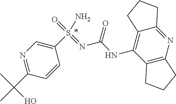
N1=C(C(C)(C)O)C=CC(S(N)(=O)=NC(NC2=C3C(=NC4=C2CCC4)CCC3)=O)=C1
